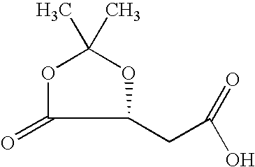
C1(CC(O)=O)OC(C)(C)OC1=O
